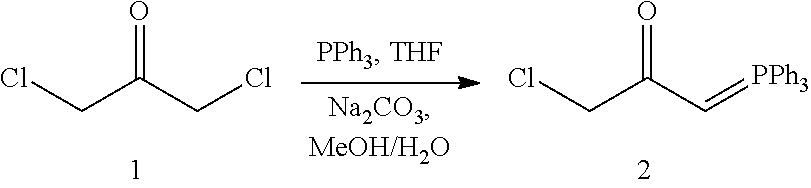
ClCC(CCl)=O.ClCC(C=[PPh3])=O
